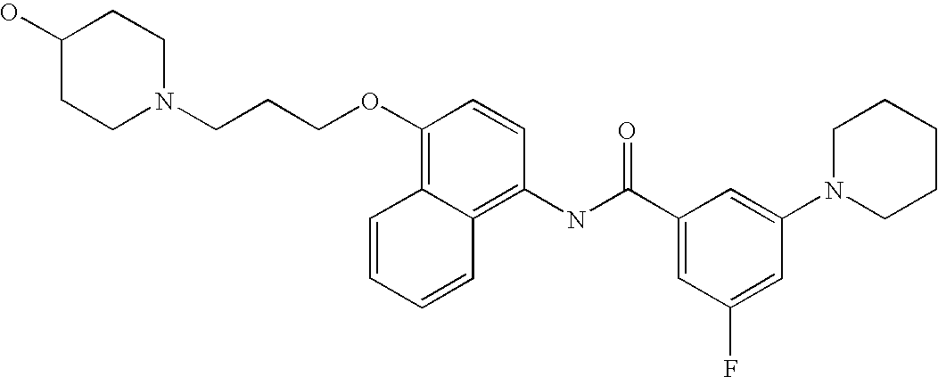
C(N1CCC(O)CC1)CCOC1=C2C(=C(NC(C3=CC(F)=CC(N4CCCCC4)=C3)=O)C=C1)C=CC=C2
